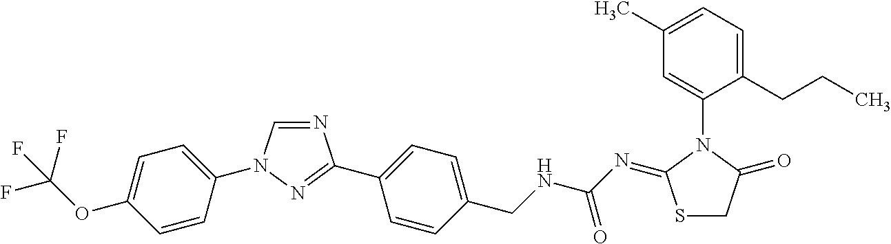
N1=CN(C2=CC=C(OC(F)(F)F)C=C2)N=C1C1=CC=C(CNC(N=C2SCC(=O)N2C2=CC(C)=CC=C2CCC)=O)C=C1
